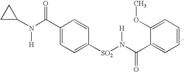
C1(C(N(C2CC2)[H])=O)=CC=C([SO2]N(C(C2=CC=CC=C2OC)=O)[H])C=C1
